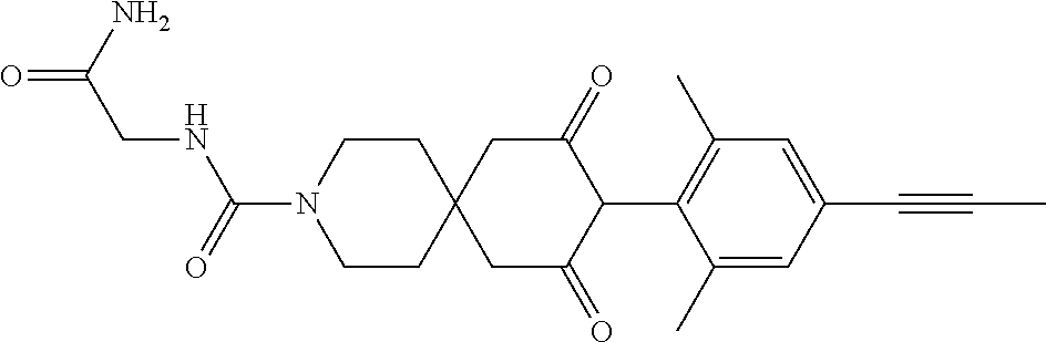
C1CN(C(=O)NCC(=O)N)CCC12CC(=O)C(C1=C(C)C=C(C#CC)C=C1C)C(=O)C2
